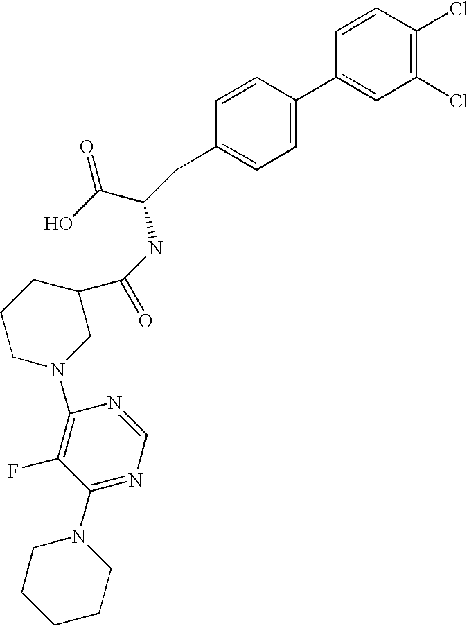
C1=CC(Cl)=C(Cl)C=C1C1=CC=C(CC(C(=O)O)NC(C2CCCN(C3=C(F)C(N4CCCCC4)=NC=N3)C2)=O)C=C1
